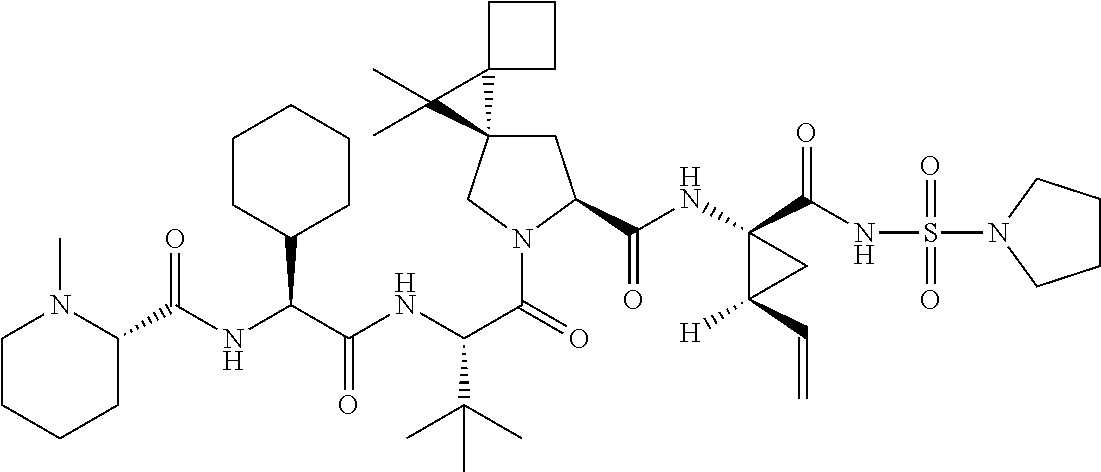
C1CCCC(C(NC(C(NC(C(=O)N2CC3(CC2C(NC2(C(NS(=O)(=O)N4CCCC4)=O)C([H])(C=C)C2)=O)C2(C3(C)C)CCC2)C(C)(C)C)=O)C2CCCCC2)=O)N1C
